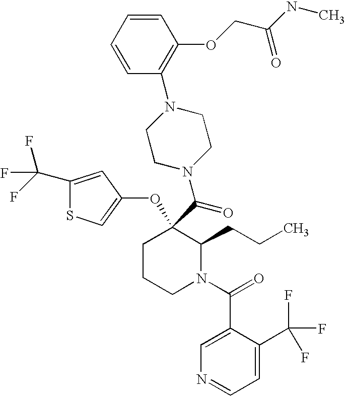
O(C1(C(=O)N2CCN(C3=C(OCC(NC)=O)C=CC=C3)CC2)CCCN(C(C2=CN=CC=C2C(F)(F)F)=O)C1CCC)C1=CSC(C(F)(F)F)=C1
